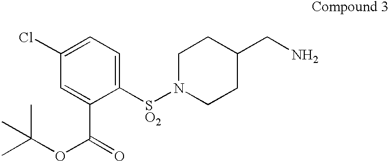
C1N([SO2]C2=CC=C(Cl)C=C2C(OC(C)(C)C)=O)CCC(CN)C1
